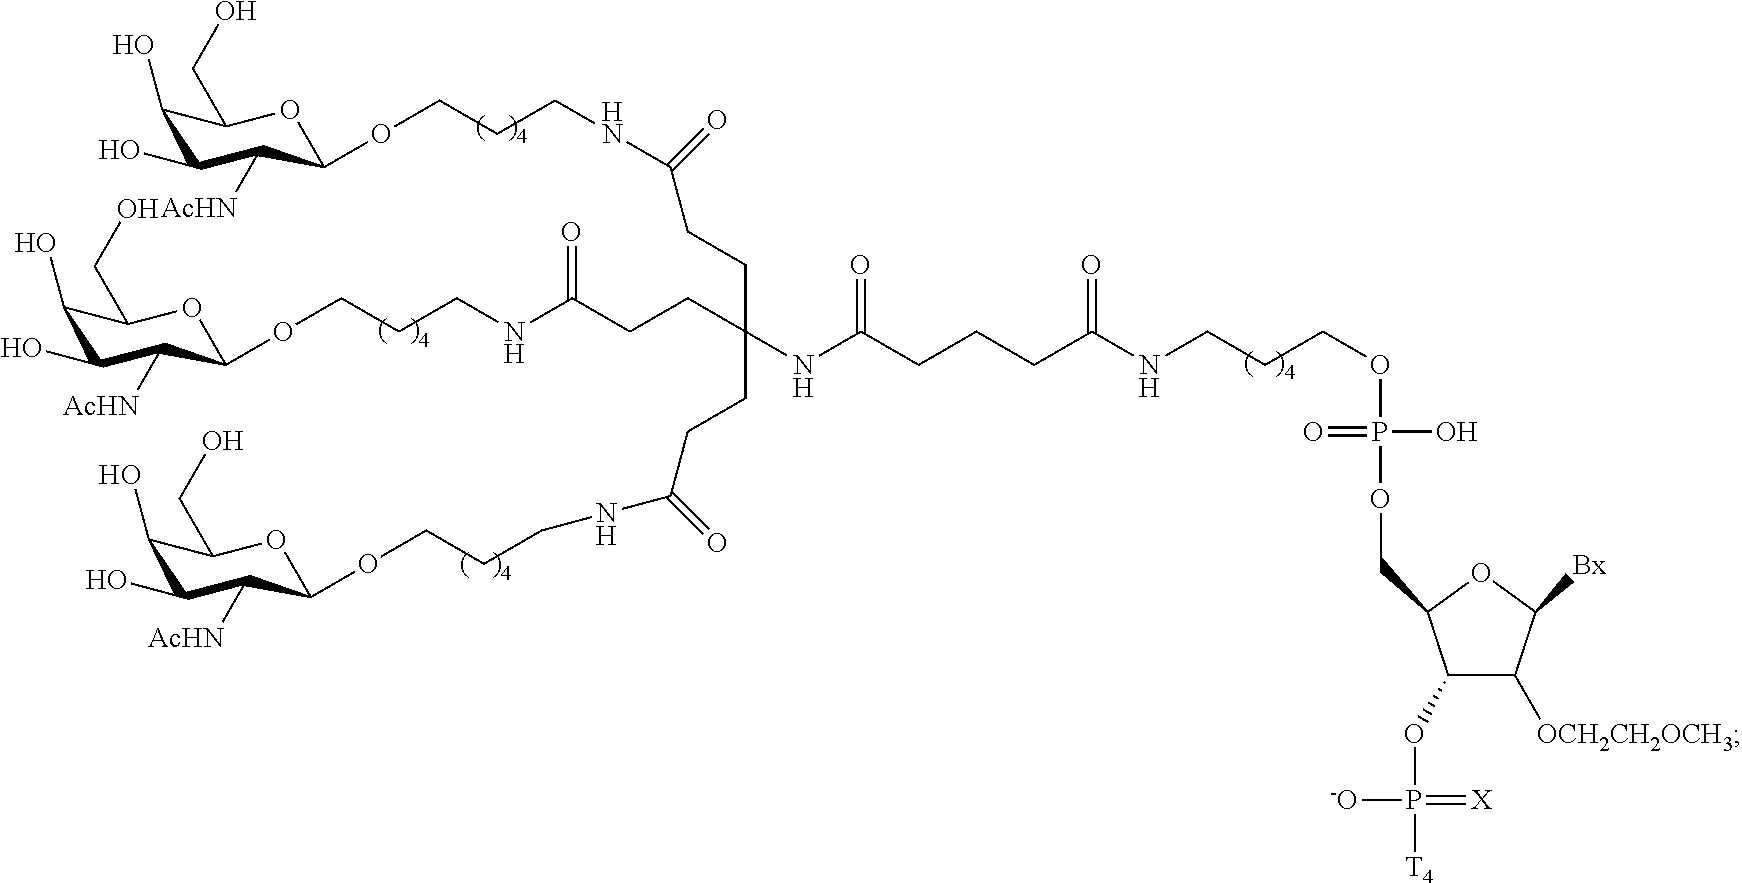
C1(O)C(O)C([AcHN])C(OCCCNC(CCC(CCC(NCCCOC2C([AcHN])C(O)C(O)C(CO)O2)=O)(CCC(=O)NCCCOC2C([AcHN])C(O)C(O)C(CO)O2)NC(CCCC(NCCCOP(OCC2C(OP([T4])(=[X])[-O])C([OCH2CH2OCH3])C([Bx])O2)(O)=O)=O)=O)=O)OC1CO
